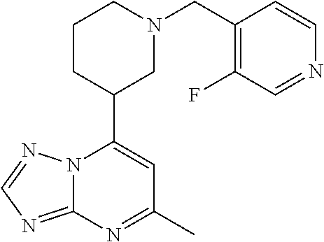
N12C(=NC=N1)N=C(C)C=C2C1CN(CC2=C(F)C=NC=C2)CCC1
